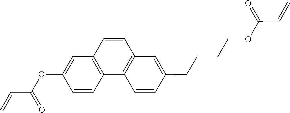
C(C=C)(OC1=CC2=C(C3=C(C=C2)C=C(CCCCOC(C=C)=O)C=C3)C=C1)=O
